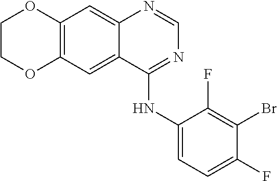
C12=C(C=C3C(=C1)N=CN=C3NC1=CC=C(F)C(Br)=C1F)OCCO2
